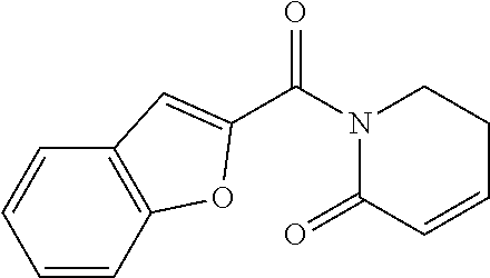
C12=C(C=CC=C1)OC(C(N1C(=O)C=CCC1)=O)=C2
